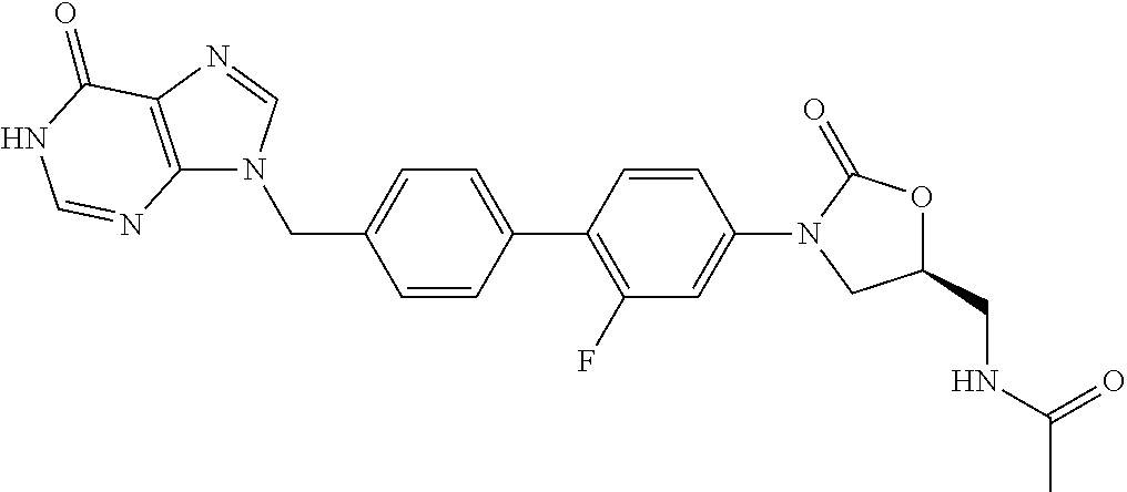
C1(CN2C3=C(N=C2)C(=O)NC=N3)=CC=C(C2=C(F)C=C(N3CC(CNC(C)=O)OC3=O)C=C2)C=C1
